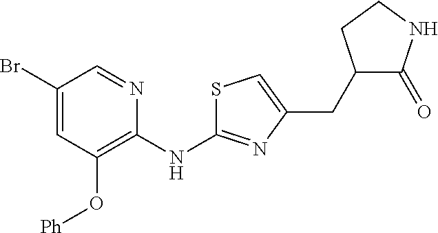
C1(Br)=CC(O[Ph])=C(NC2=NC(CC3C(=O)NCC3)=CS2)N=C1
